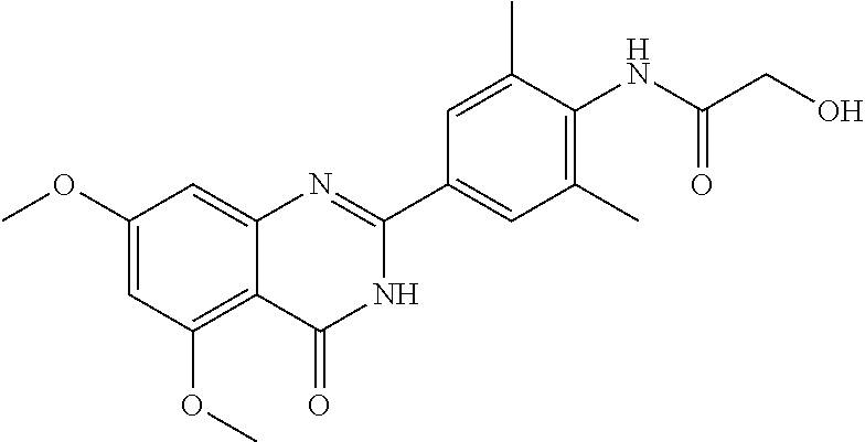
C1(OC)=CC(OC)=C2C(=C1)N=C(C1=CC(C)=C(NC(CO)=O)C(C)=C1)NC2=O
